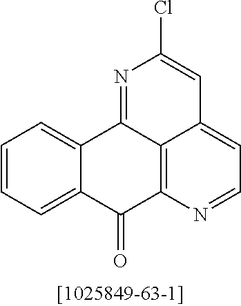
C12=CC=CC=C1C(=O)C1=C3C2=NC(Cl)=CC3=CC=N1
